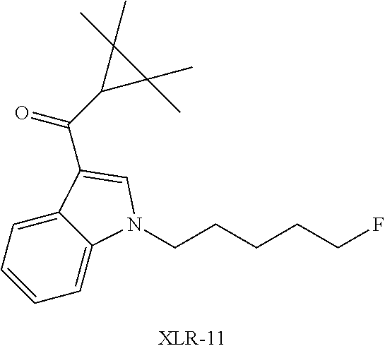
C1=CC=C2C(=C1)N(CCCCCF)C=C2C(C1C(C)(C)C1(C)C)=O
